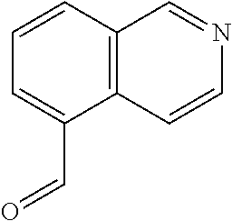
C12=C(C=CC=C1C=O)C=NC=C2
